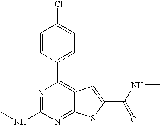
C1=CC(C2=C3C(=NC(NC)=N2)SC(C(=O)NC)=C3)=CC=C1Cl
